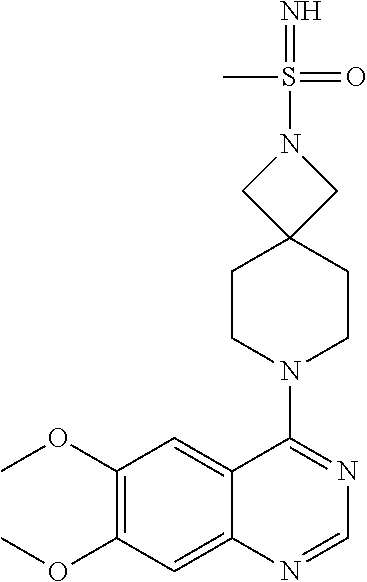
C1(OC)=C(OC)C=C2C(=C1)C(N1CCC3(CC1)CN(S(=N)(=O)C)C3)=NC=N2
